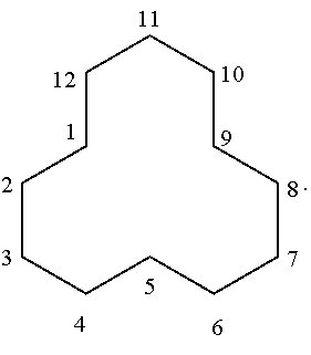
C1CCCCCCCCCCC1
